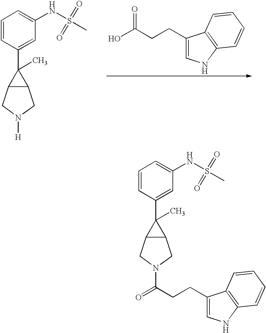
OC(CCC1=CNC2=C1C=CC=C2)=O.C1=CC(C2(C)C3C2CN([H])C3)=CC(NS(=O)(C)=O)=C1.C1=CC(C2(C)C3C2CN(C(=O)CCC2=CNC4=C2C=CC=C4)C3)=CC(NS(=O)(C)=O)=C1
